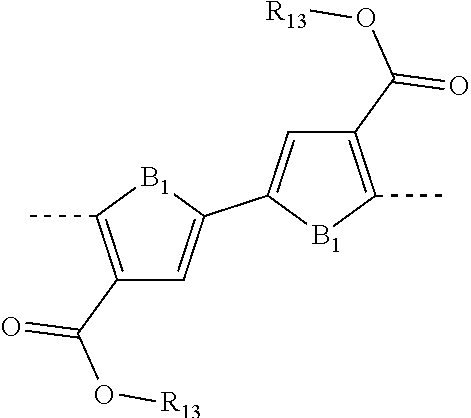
C1(C(=O)O[R13])=C(C)[B1]C(C2=CC(C(O[R13])=O)=C(C)[B1]2)=C1
